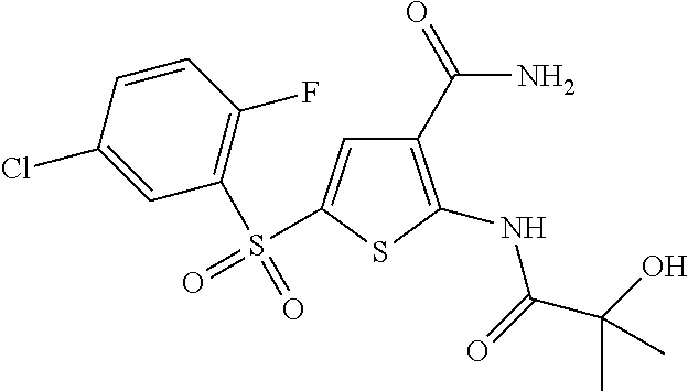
C1(C(N)=O)=C(NC(C(O)(C)C)=O)SC(S(=O)(C2=C(F)C=CC(Cl)=C2)=O)=C1
